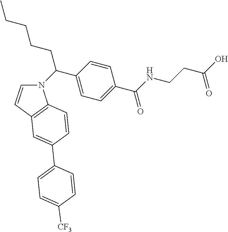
N1(C(C2=CC=C(C(NCCC(O)=O)=O)C=C2)CCCCC)C=CC2=C1C=CC(C1=CC=C([CF3])C=C1)=C2
